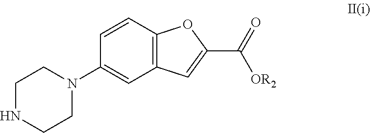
C1NCCN(C2=CC3=C(C=C2)OC(C([OR2])=O)=C3)C1
